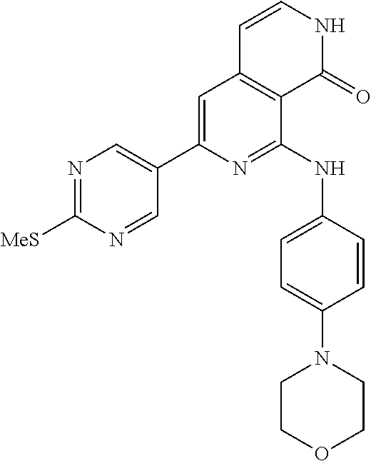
N1=C([MeS])N=CC(C2=CC3=C(C(NC4=CC=C(N5CCOCC5)C=C4)=N2)C(=O)NC=C3)=C1
